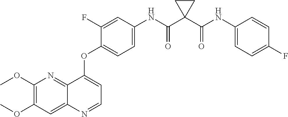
C12=NC(OC)=C(OC)C=C1N=CC=C2OC1=CC=C(NC(C2(C(NC3=CC=C(F)C=C3)=O)CC2)=O)C=C1F
